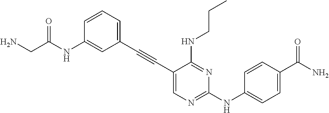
C1=C(NC(CN)=O)C=CC=C1C#CC1=CN=C(NC2=CC=C(C(N)=O)C=C2)N=C1NCCC
